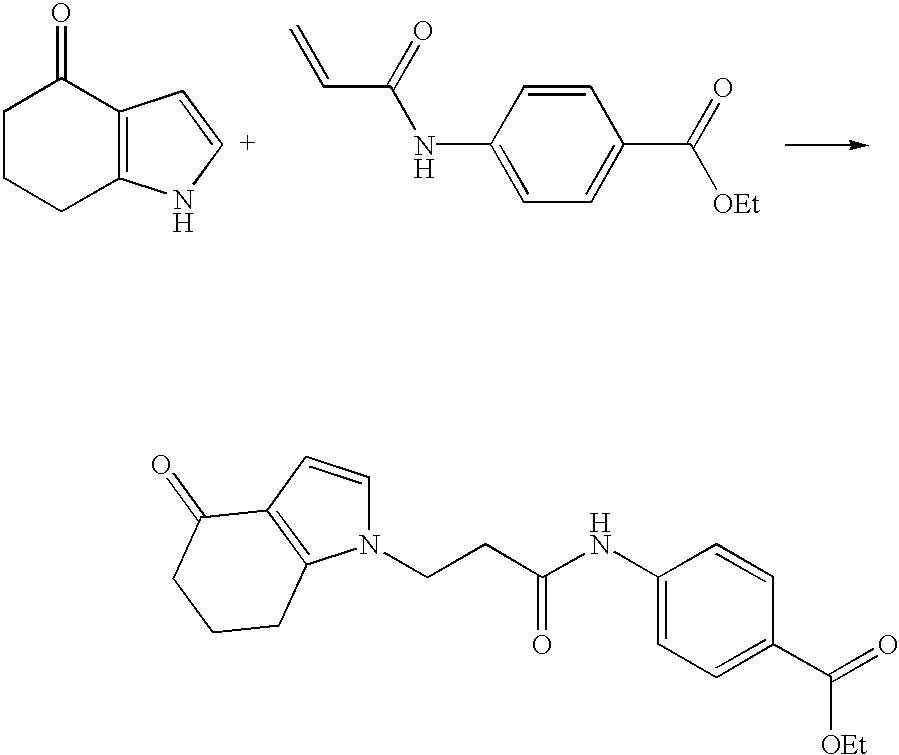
N1(CCC(NC2=CC=C(C([OEt])=O)C=C2)=O)C=CC2=C1CCCC2=O.C1CCC2=C(C1=O)C=[C+]N2.C1=C(NC(=O)C=C)C=CC(C([OEt])=O)=C1
